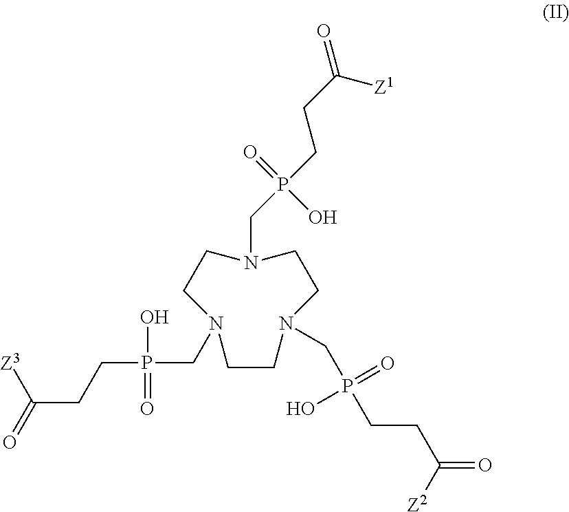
C1N(CP(CCC(=O)[Z1])(=O)O)CCN(CP(CCC(=O)[Z2])(=O)O)CCN(CP(CCC(=O)[Z3])(O)=O)C1
